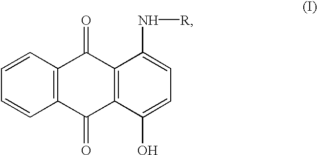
C12=C(C(=O)C3=C(C1=O)C(N[R])=CC=C3O)C=CC=C2
